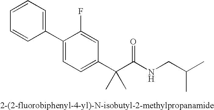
C1(C2=CC=C(C(C(NCC(C)C)=O)(C)C)C=C2F)=CC=CC=C1
